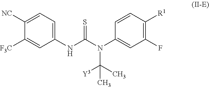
C1([NC])=CC=C(NC(N(C2=CC(F)=C([R1])C=C2)C(C)([Y3])C)=S)C=C1[F3C]
